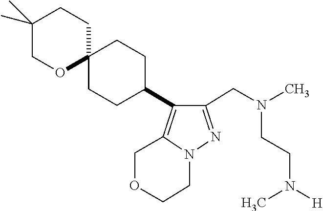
N(CCN(C)[H])(CC1=NN2CCOCC2=C1C1CCC2(CC1)CCC(C)(C)CO2)C
